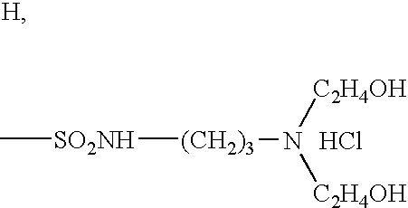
C[SO2NH][(CH2)3]N([C2H4OH])[C2H4OH].Cl
